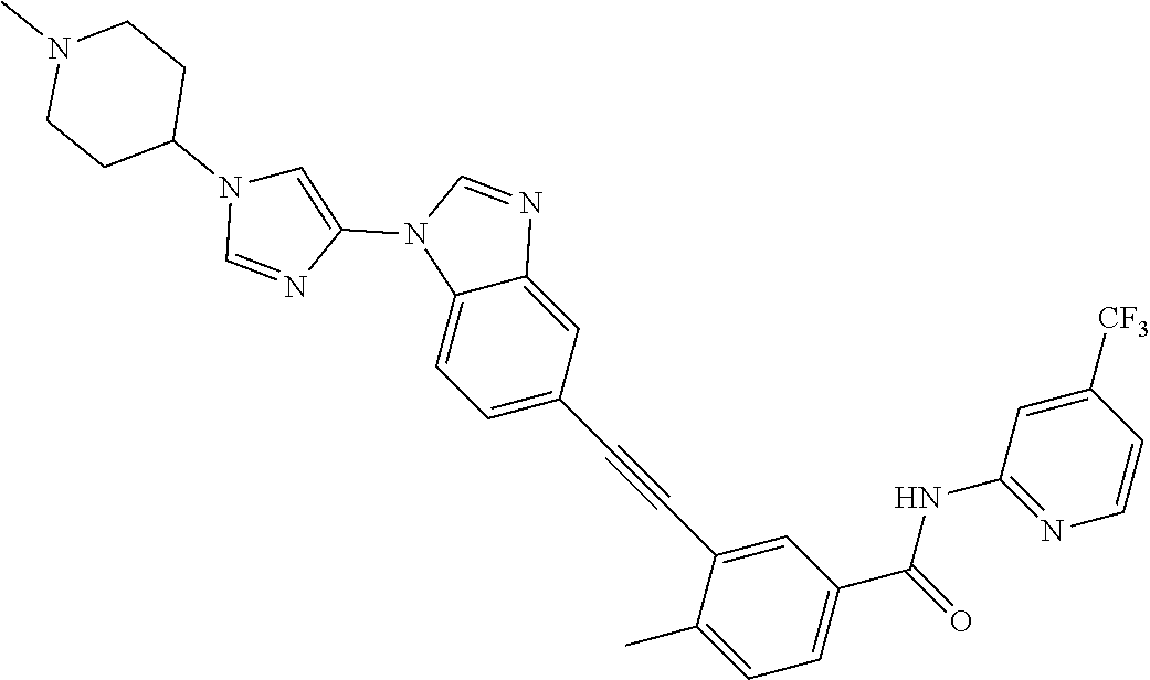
C1=C(C#CC2=CC(C(=O)NC3=NC=CC([CF3])=C3)=CC=C2C)C=C2C(=C1)N(C1=CN(C3CCN(C)CC3)C=N1)C=N2
